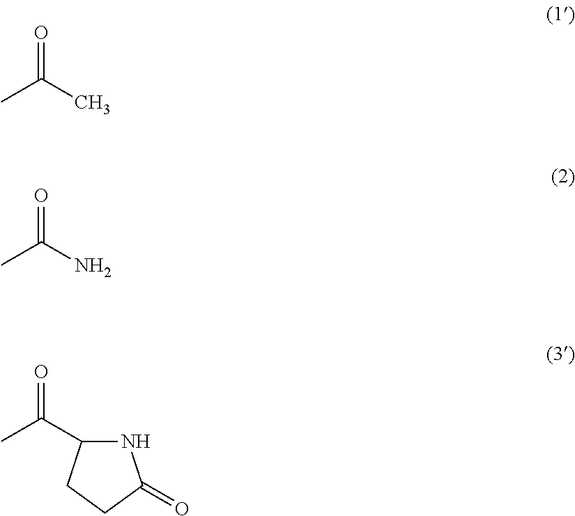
CC(C)=O.CC(N)=O.CC(C1NC(=O)CC1)=O
